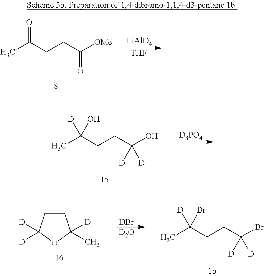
CC(CCC([OMe])=O)=O.[LiAlD4].[THF].CC(CCC(O)([D])[D])([D])O.[D3PO4].CC(CCC(Br)([D])[D])([D])Br.[DBr].[D2O].C1CC([D])([D])OC1([D])C
